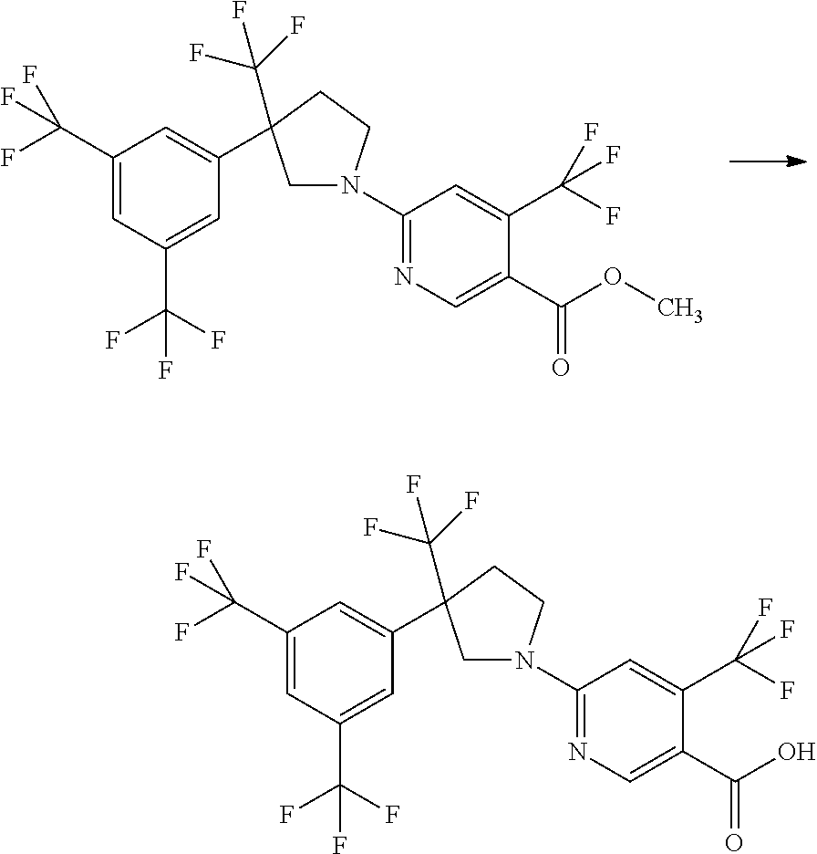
C1(C(F)(F)F)=CC(C(F)(F)F)=CC(C2(C(F)(F)F)CN(C3=NC=C(C(OC)=O)C(C(F)(F)F)=C3)CC2)=C1.C1(C(F)(F)F)=CC(C(F)(F)F)=CC(C2(C(F)(F)F)CN(C3=NC=C(C(O)=O)C(C(F)(F)F)=C3)CC2)=C1
